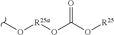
CO[R25a]OC(O[R25])=O
